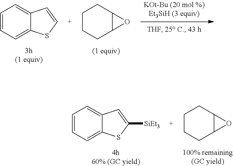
C1=CC=C2C(=C1)C=CS2.C1CCC2C(C1)O2.C1=CC=C2C(=C1)C=C([SiEt3])S2.C1CCC2C(C1)O2
